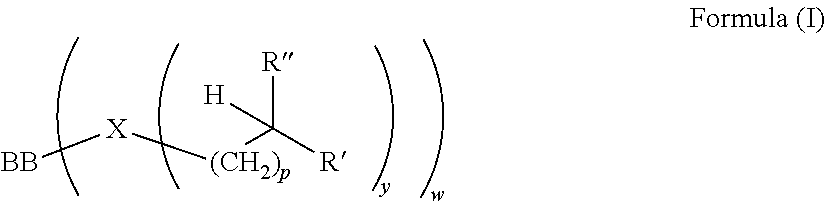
[BB][X][(CH2)p]C([R])([R])[H]
